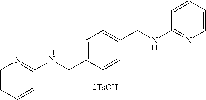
C1=CC(CNC2=NC=CC=C2)=CC=C1CNC1=NC=CC=C1
